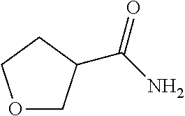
O1CC(C(N)=O)CC1
